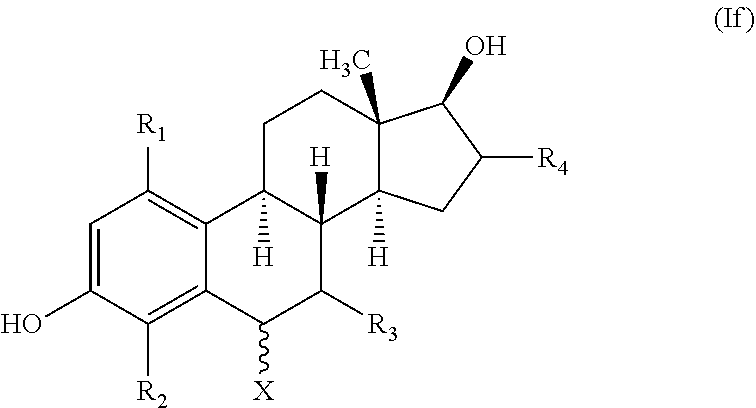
C1=C(O)C([R2])=C2C(=C1[R1])C1([H])CCC3(C)C(O)C([R4])CC3([H])C1([H])C([R3])C2[X]
